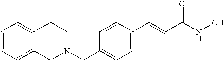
C1=CC(C=CC(NO)=O)=CC=C1CN1CCC2=CC=CC=C2C1
